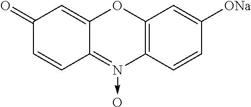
C12=C(C=CC([ONa])=C1)N(->O)=C1C(=CC(=O)C=C1)O2
